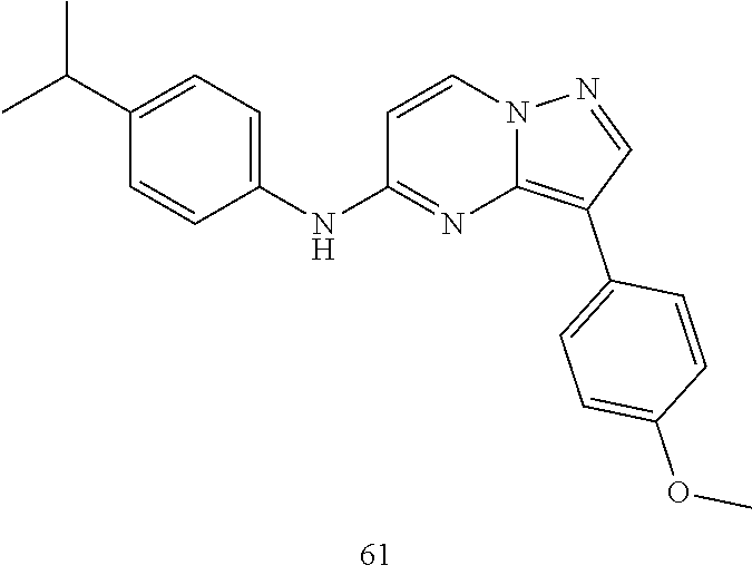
C12=C(C3=CC=C(OC)C=C3)C=NN1C=CC(NC1=CC=C(C(C)C)C=C1)=N2
